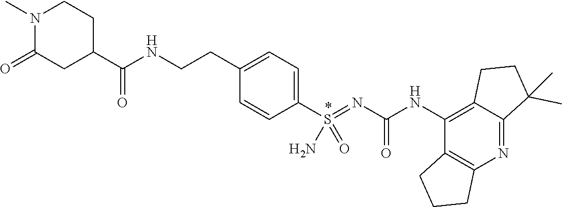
C12=C(NC(N=S(C3=CC=C(CCNC(C4CCN(C)C(=O)C4)=O)C=C3)(=O)N)=O)C3=C(N=C1C(C)(C)CC2)CCC3
